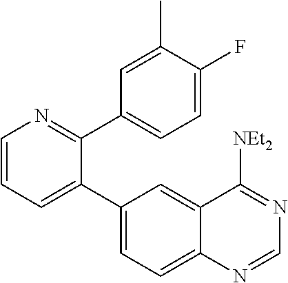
C1=CN=C(C2=CC=C(F)C(C)=C2)C(C2=CC=C3C(=C2)C([NEt2])=NC=N3)=C1
